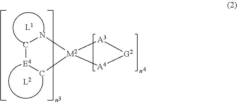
C1[E4]C[M2]2(N1)[A3][G2][A4]2
